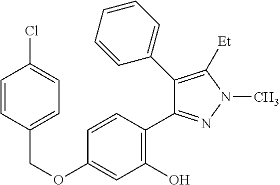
C(OC1=CC(O)=C(C2=NN(C)C([Et])=C2C2=CC=CC=C2)C=C1)C1=CC=C(Cl)C=C1
